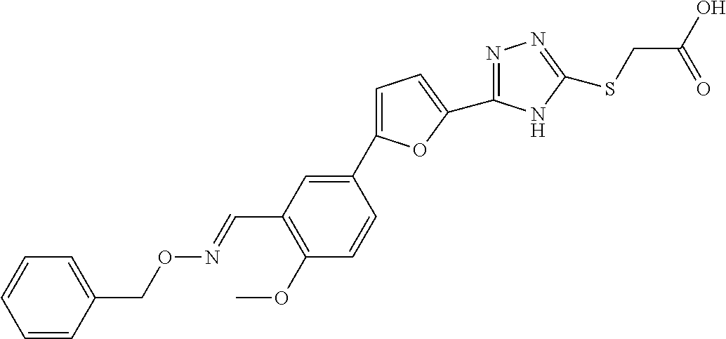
C1=C(C2=CC(C=NOCC3=CC=CC=C3)=C(OC)C=C2)OC(C2=NN=C(SCC(O)=O)N2)=C1
